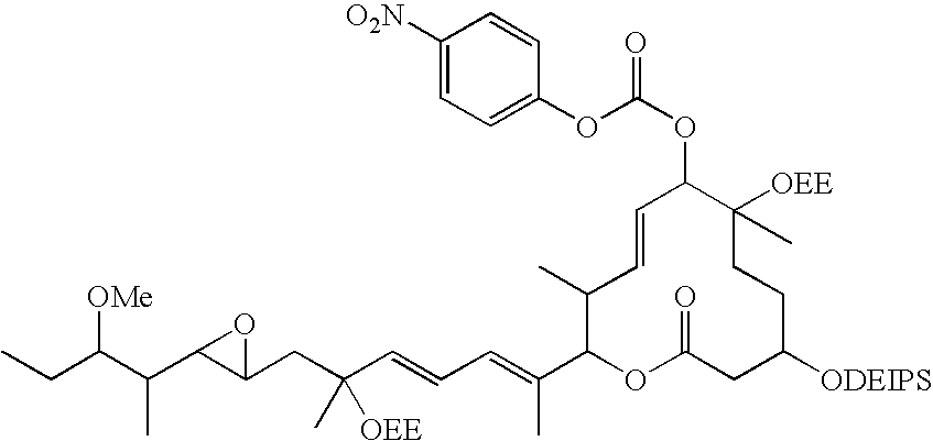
CCC(C(C1C(CC(C=CC=C(C2OC(=O)CC([ODEIPS])CCC([OEE])(C)C(OC(OC3=CC=C([O2N])C=C3)=O)C=CC2C)C)([OEE])C)O1)C)[OMe]
